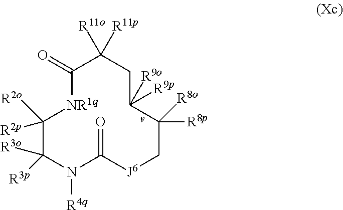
C1(=O)[NR1q]C([R2o])([R2p])C([R3o])([R3p])N([R4q])C(=O)[J6]CC([R8p])([R8o])C([R9p])([R9o])CC1([R11p])[R11o]
